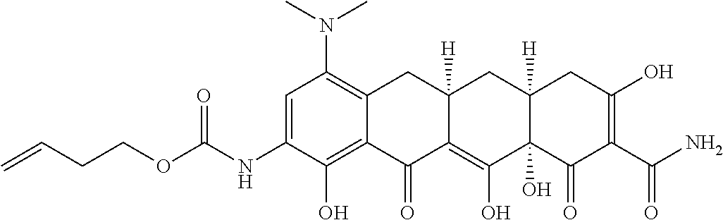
C1=C(NC(OCCC=C)=O)C(O)=C2C(=C1N(C)C)CC1([H])C(=C(O)C3(O)C([H])(C1)CC(O)=C(C(N)=O)C3=O)C2=O
